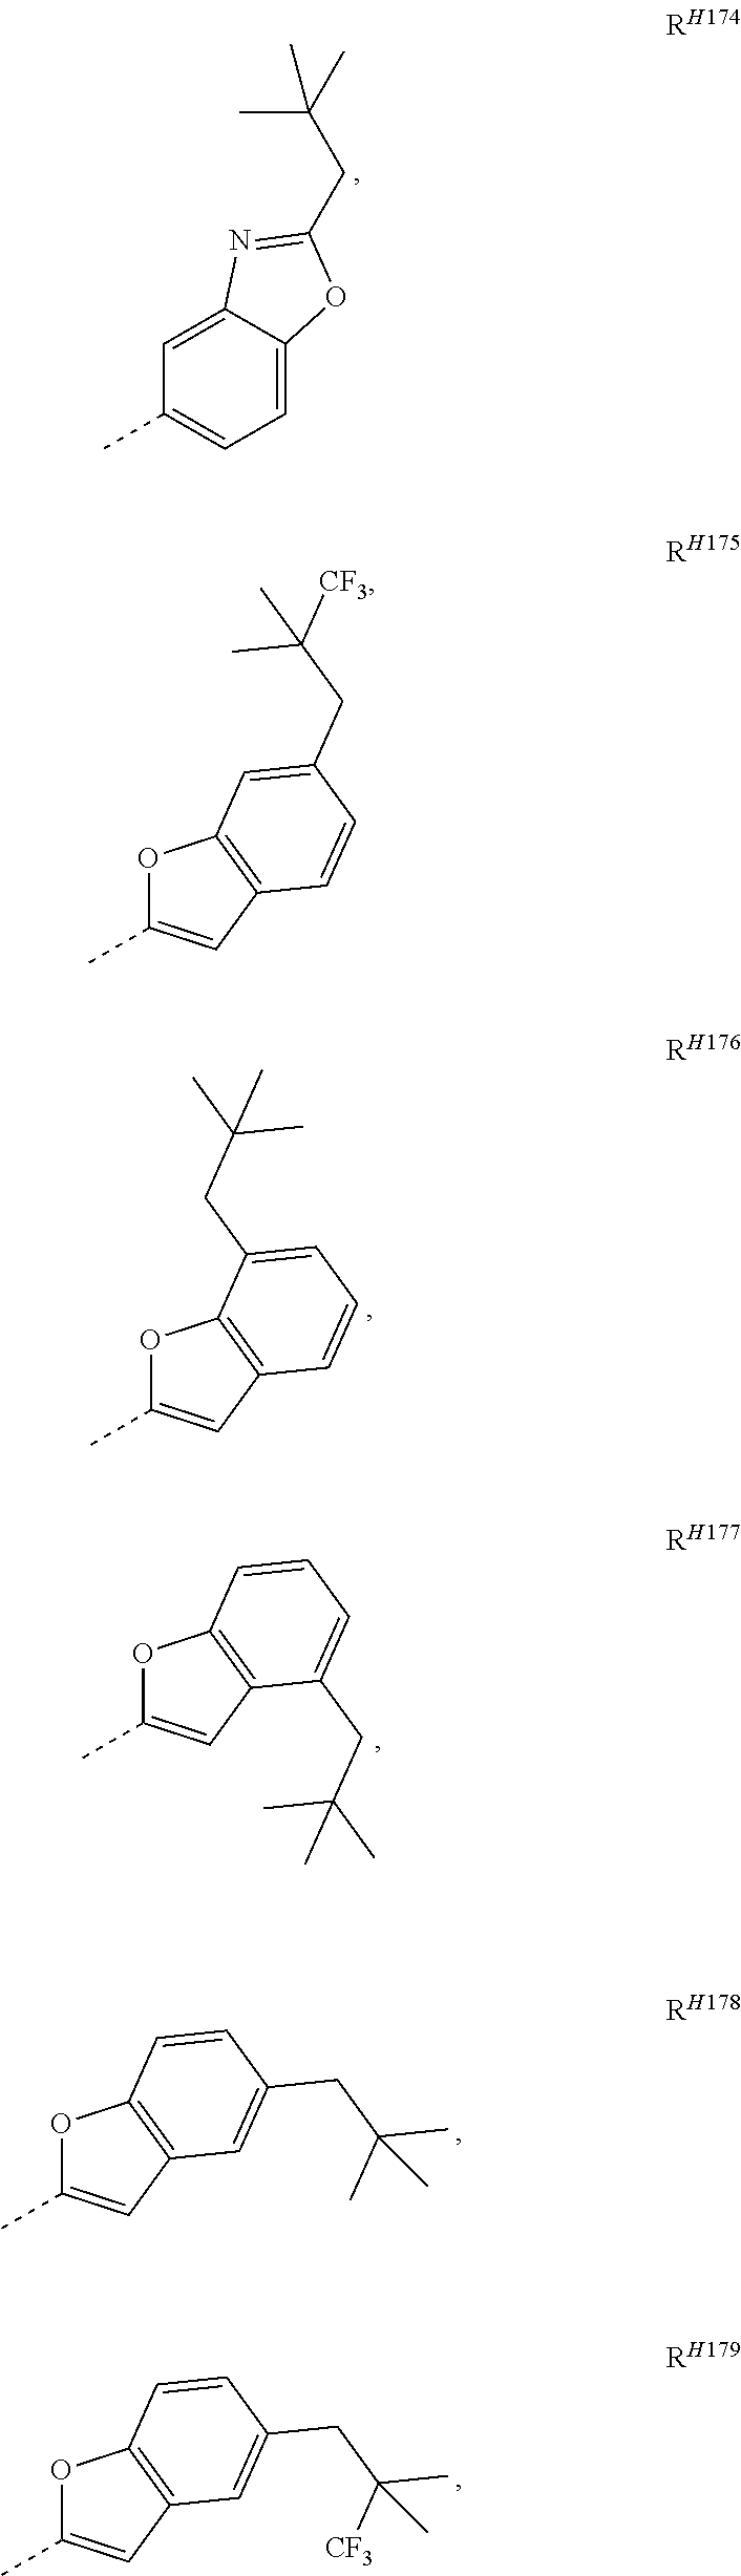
C1(C)=CC=C2C(=C1)N=C(CC(C)(C)C)O2.O1C(C)=CC2=C1C(CC(C)(C)C)=CC=C2.O1C(C)=CC2=C1C=CC=C2CC(C)(C)C.O1C(C)=CC2=C1C=CC(CC(C)(C)C)=C2.O1C(C)=CC2=C1C=CC(CC(C)([CF3])C)=C2.O1C(C)=CC2=C1C=C(CC([CF3])(C)C)C=C2
